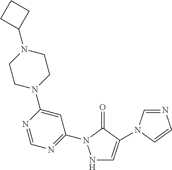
C1CN(C2=CC(N3NC=C(N4C=NC=C4)C3=O)=NC=N2)CCN1C1CCC1
